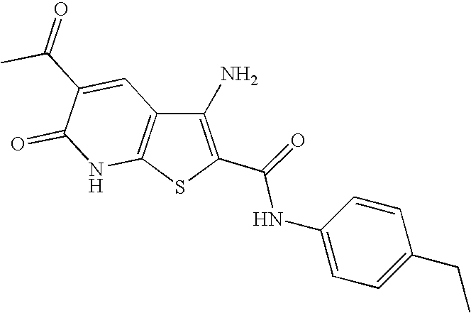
C1(N)=C(C(=O)NC2=CC=C(CC)C=C2)SC2=C1C=C(C(=O)C)C(=O)N2
